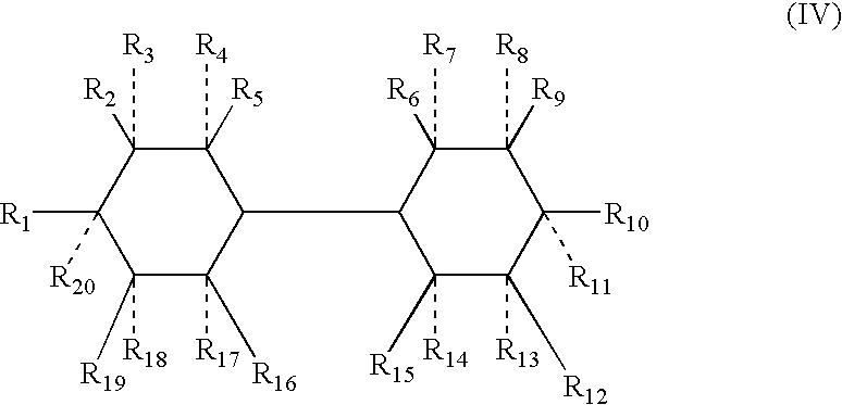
C1(C2C([R6])([R7])C([R9])([R8])C([R10])([R11])C([R12])([R13])C2([R15])[R14])C([R5])([R4])C([R2])([R3])C([R1])([R20])C([R19])([R18])C1([R16])[R17]
